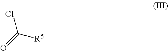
ClC(=O)[R5]
